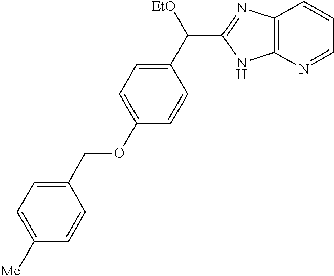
C1(C([EtO])C2=NC3=C(N2)N=CC=C3)=CC=C(OCC2=CC=C([Me])C=C2)C=C1
